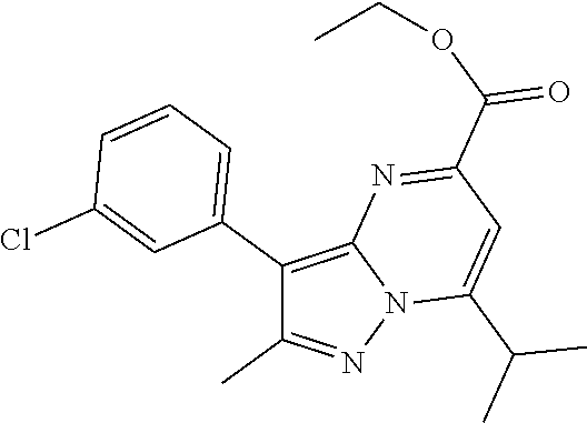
C1(C2=CC=CC(Cl)=C2)=C2N(N=C1C)C(C(C)C)=CC(C(OCC)=O)=N2
